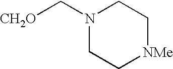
N1(C[CH2O])CC[NMe]CC1
